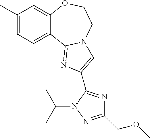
C1(C)=CC=C2C(=C1)OCCN1C2=NC(C2=NC(COC)=NN2C(C)C)=C1
